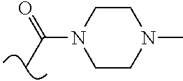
C(N1CCN(C)CC1)(C)=O
